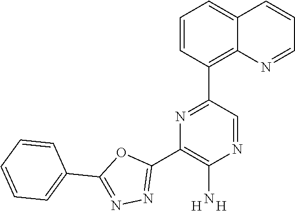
C1=CC(C2=NC(C3=NN=C(C4=CC=CC=C4)O3)=C(N)N=C2)=C2C(=C1)C=CC=N2.[H].[H]
